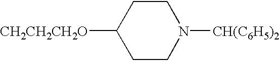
C1CN([CH(C6H5)2])CCC1[CH2CH2CH2O]
